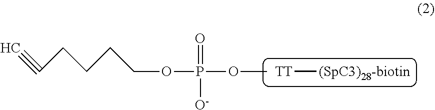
C#CCCCCOP(OC)(=O)[O-].[TT][(SpC3)28-biotin]
